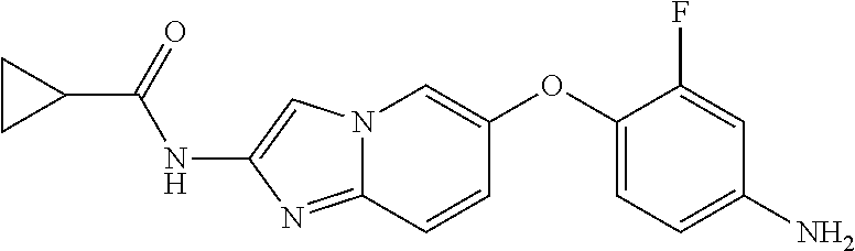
C1CC1C(=O)NC1=CN2C(=N1)C=CC(OC1=CC=C(N)C=C1F)=C2
